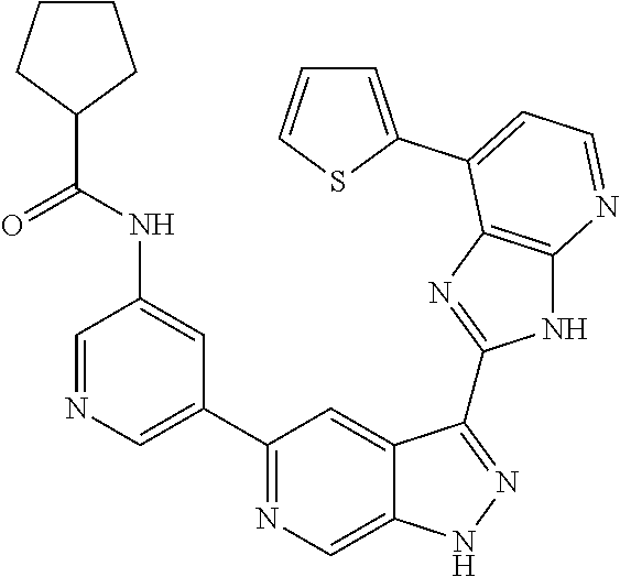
C1=NC=C(C2=NC=C3C(=C2)C(C2=NC4=C(N2)N=CC=C4C2=CC=CS2)=NN3)C=C1NC(C1CCCC1)=O
